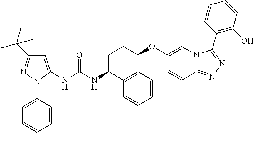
C1C(NC(NC2=CC(C(C)(C)C)=NN2C2=CC=C(C)C=C2)=O)C2=C(C(OC3=CN4C(=NN=C4C4=C(O)C=CC=C4)C=C3)C1)C=CC=C2
